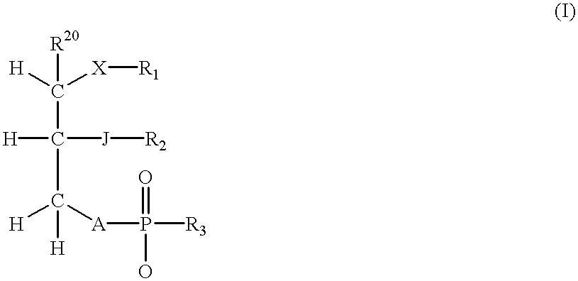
[H]C([X][R1])([R20])C(C([H])([A]P([R3])(=O)O)[H])([J][R2])[H]
